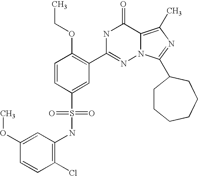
C1(NS(C2=CC(C3=NN4C(=C(C)N=C4C4CCCCCC4)C(=O)N3)=C(OCC)C=C2)(=O)=O)=C(Cl)C=CC(OC)=C1
